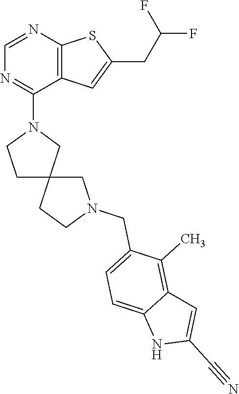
C12=C(C=C(CC(F)F)S1)C(N1CCC3(C1)CCN(CC1=CC=C4C(=C1C)C=C(C#N)N4)C3)=NC=N2
